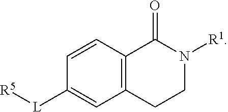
C1([L][R5])=CC2=C(C=C1)C(=O)N([R1])CC2
